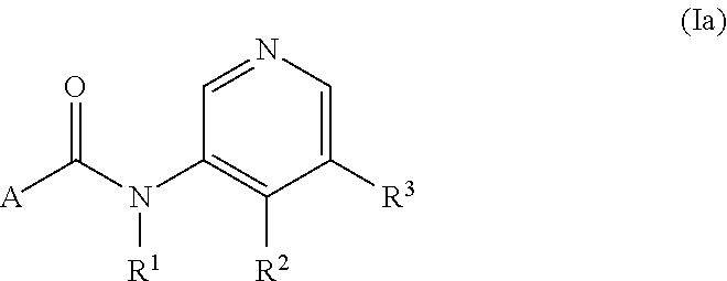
[A]C(N(C1=C([R2])C([R3])=CN=C1)[R1])=O
